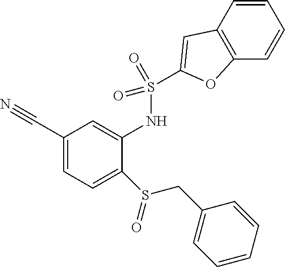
C1(C#N)=CC=C(S(CC2=CC=CC=C2)=O)C(NS(=O)(=O)C2=CC3=C(C=CC=C3)O2)=C1
